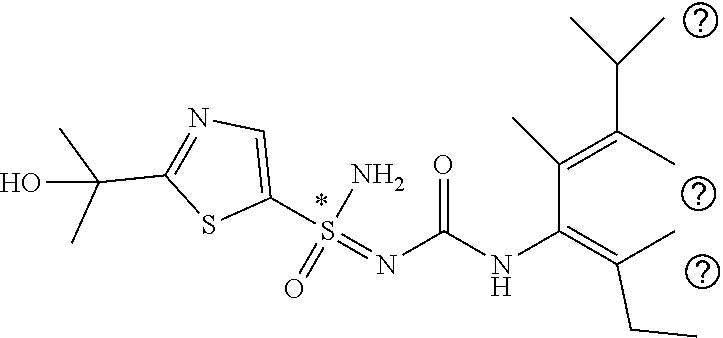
C(=C(C(=C(C)CC)NC(N=S(C1=CN=C(C(C)(C)O)S1)(N)=O)=O)C)(C)C(C)C
